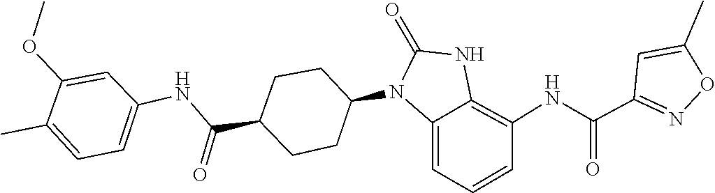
O1C(C)=CC(C(=O)NC2=C3NC(=O)N(C4CCC(C(NC5=CC=C(C)C(OC)=C5)=O)CC4)C3=CC=C2)=N1
